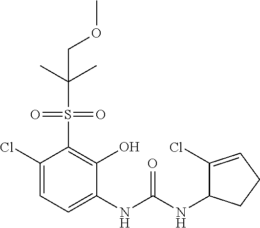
C1(Cl)=CC=C(NC(NC2C(Cl)=CCC2)=O)C(O)=C1S(=O)(=O)C(C)(C)COC
